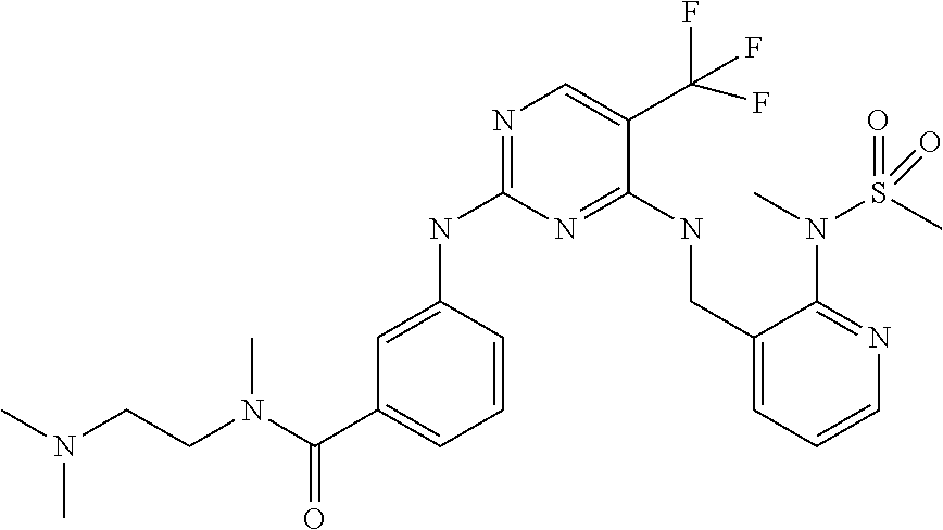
C1=C(NC2=NC=C(C(F)(F)F)C(NCC3=CC=CN=C3N(S(=O)(C)=O)C)=N2)C=CC=C1C(N(CCN(C)C)C)=O
